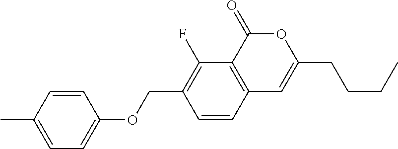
C1=CC2=C(C(F)=C1COC1=CC=C(C)C=C1)C(=O)OC(CCCC)=C2
